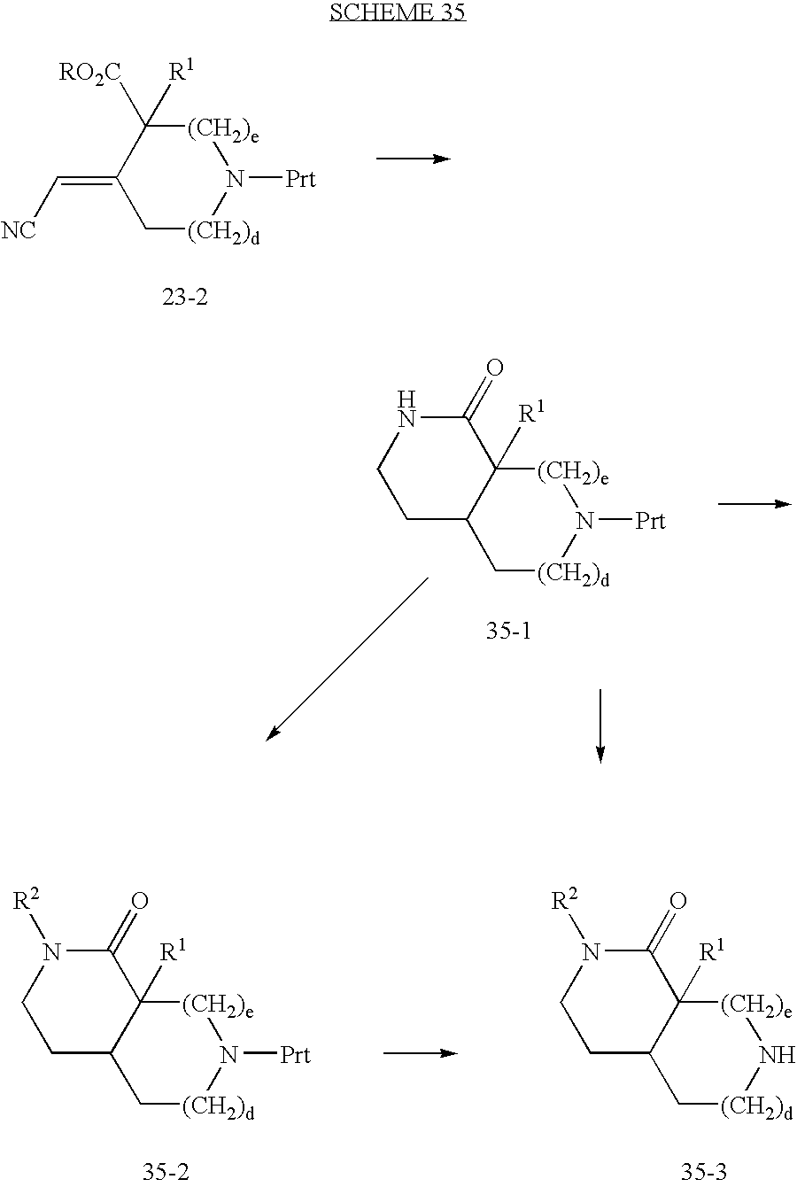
C1(=C[NC])C[(CH2)d]N([Prt])[(CH2)e]C1([RO2C])[R1].C12C[(CH2)d]N([Prt])[(CH2)e]C1([R1])C(=O)N([R2])CC2.C12C[(CH2)d]N[(CH2)e]C1([R1])C(=O)N([R2])CC2.C12C[(CH2)d]N([Prt])[(CH2)e]C1([R1])C(=O)NCC2
